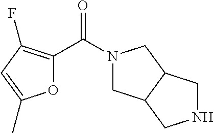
N1(C(C2=C(F)C=C(C)O2)=O)CC2C(C1)CNC2
